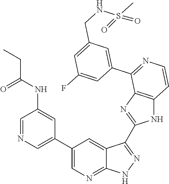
C1=NC=C(C2=CN=C3C(=C2)C(C2=NC4=C(N2)C=CN=C4C2=CC(CNS(C)(=O)=O)=CC(F)=C2)=NN3)C=C1NC(CC)=O
